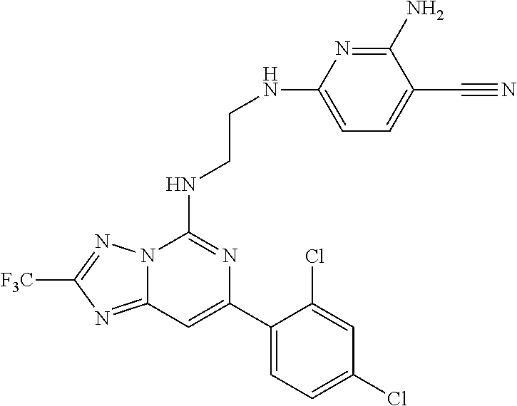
C12=NC([F3C])=NN1C(NCCNC1=CC=C(C#N)C(N)=N1)=NC(C1=CC=C(Cl)C=C1Cl)=C2
